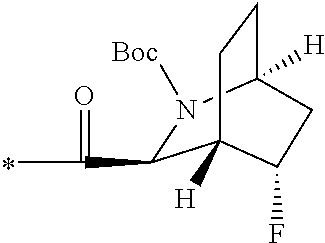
C1(C(=O)C)N([Boc])C2([H])CCC1([H])C(F)C2
